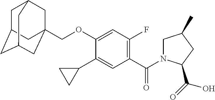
C1C2CC3CC(COC4=CC(F)=C(C(=O)N5CC(C)CC5C(=O)O)C=C4C4CC4)(CC1C3)C2
